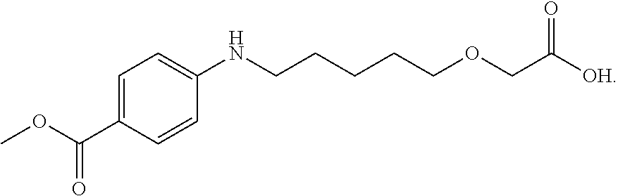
C1=C(C(OC)=O)C=CC(NCCCCCOCC([OH])=O)=C1
